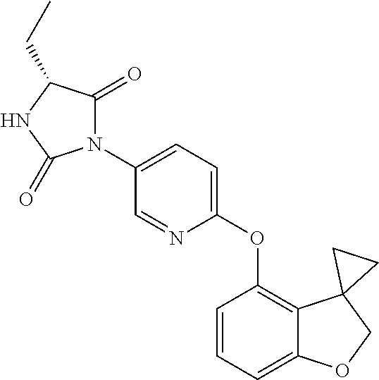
N1(C2=CC=C(OC3=C4C(=CC=C3)OCC43CC3)N=C2)C(=O)C(CC)NC1=O
